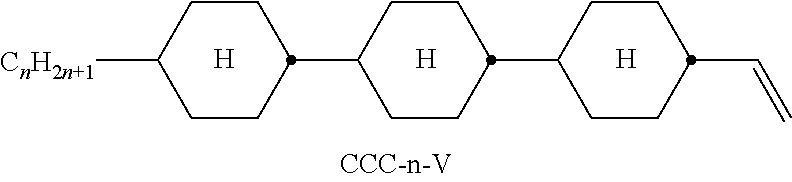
[H].C1CC([CnH2n+1])CCC1C1CCC(C2CCC(C=C)CC2)CC1.[H].[H]
